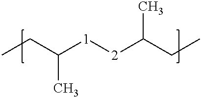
CCC([1][2]C(CC)C)C
